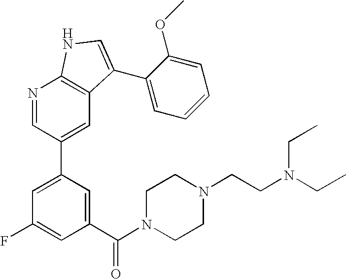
C1(C(N2CCN(CCN(CC)CC)CC2)=O)=CC(C2=CC3=C(N=C2)NC=C3C2=CC=CC=C2OC)=CC(F)=C1
